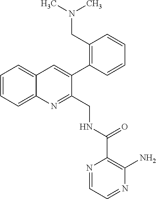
C1=CC=C2C(=C1)C=C(C1=C(CN(C)C)C=CC=C1)C(CNC(C1=C(N)N=CC=N1)=O)=N2
